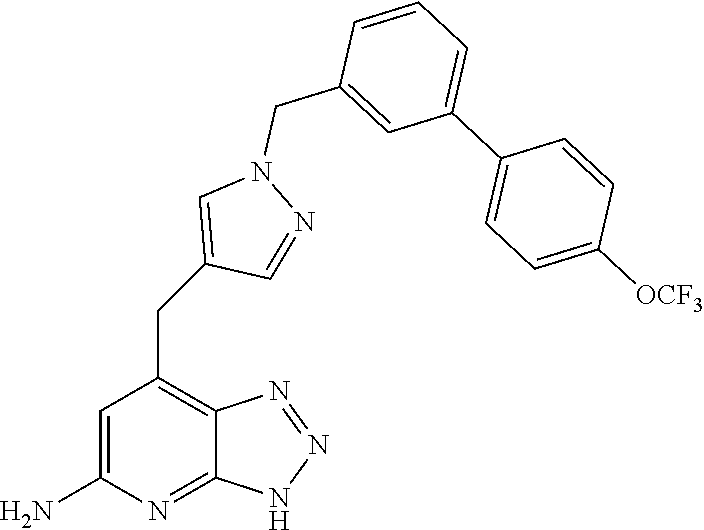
C1=C(N)N=C2C(=C1CC1=CN(CC3=CC(C4=CC=C([OCF3])C=C4)=CC=C3)N=C1)N=NN2
